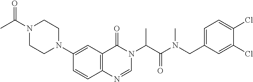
C1=CC2=C(C=C1N1CCN(C(C)=O)CC1)C(=O)N(C(C(N(CC1=CC=C(Cl)C(Cl)=C1)C)=O)C)C=N2
